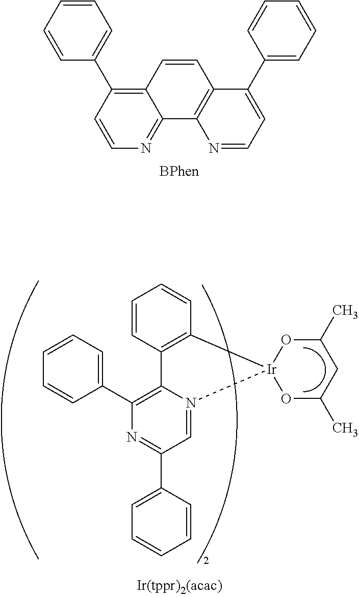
C1=CC2=C(C=C1)[Ir]1(N3=CC(C4=CC=CC=C4)=NC(C4=CC=CC=C4)=C23)OC(C)CC(C)O1.C12=C(C3=CC=CC=C3)C=CN=C1C1=C(C=C2)C(C2=CC=CC=C2)=CC=N1
